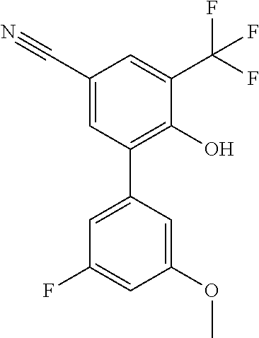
C1=C(OC)C=C(F)C=C1C1=C(O)C(C(F)(F)F)=CC(C#N)=C1
